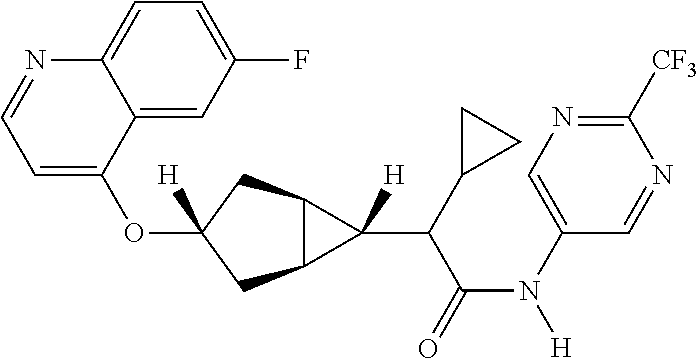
O(C1([H])CC2C(C1)C2(C(C(N([H])C1=CN=C([CF3])N=C1)=O)C1CC1)[H])C1=CC=NC2=CC=C(F)C=C12
